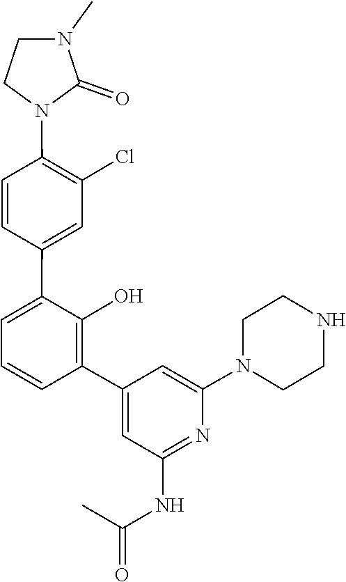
N1(C2=CC(C3=C(O)C(C4=CC(Cl)=C(N5CCN(C)C5=O)C=C4)=CC=C3)=CC(NC(C)=O)=N2)CCNCC1
